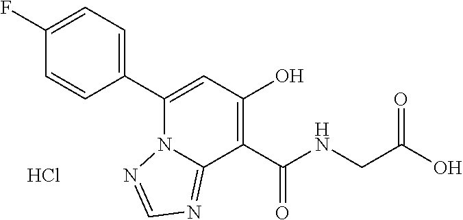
C1(F)=CC=C(C2=CC(O)=C(C(NCC(O)=O)=O)C3=NC=NN23)C=C1.Cl
